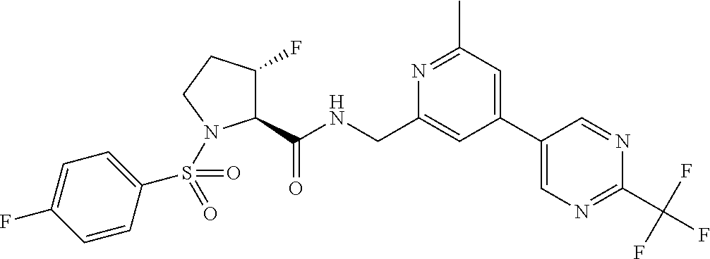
C1(C(NCC2=CC(C3=CN=C(C(F)(F)F)N=C3)=CC(C)=N2)=O)C(F)CCN1S(C1=CC=C(F)C=C1)(=O)=O
